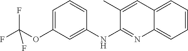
C1=C(OC(F)(F)F)C=C(NC2=NC3=CC=CC=C3C=C2C)C=C1
